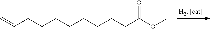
C(CCCCCCCCC(OC)=O)=C
